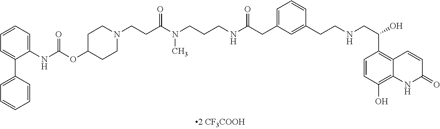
C1=CC=C(NC(=O)OC2CCN(CCC(N(CCCNC(CC3=CC=CC(CCNCC(C4=C5C(=C(O)C=C4)NC(=O)C=C5)O)=C3)=O)C)=O)CC2)C(C2=CC=CC=C2)=C1
